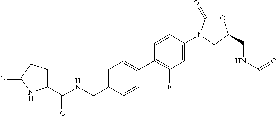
C1(C(NCC2=CC=C(C3=C(F)C=C(N4C(=O)OC(CNC(C)=O)C4)C=C3)C=C2)=O)CCC(=O)N1
